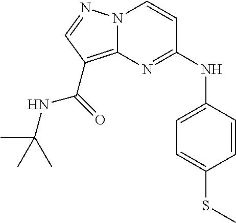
N(C1=NC2=C(C(NC(C)(C)C)=O)C=NN2C=C1)C1=CC=C(SC)C=C1
